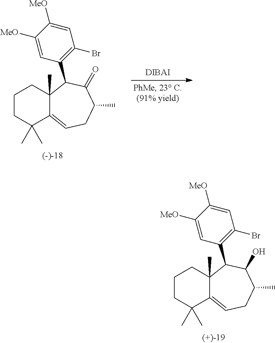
C1CC(C)(C)C2=CCC(C)C(O)C(C3=C(Br)C=C([MeO])C([MeO])=C3)C2(C)C1.C1CC(C)(C)C2=CCC(C)C(=O)C(C3=C(Br)C=C([MeO])C([MeO])=C3)C2(C)C1
